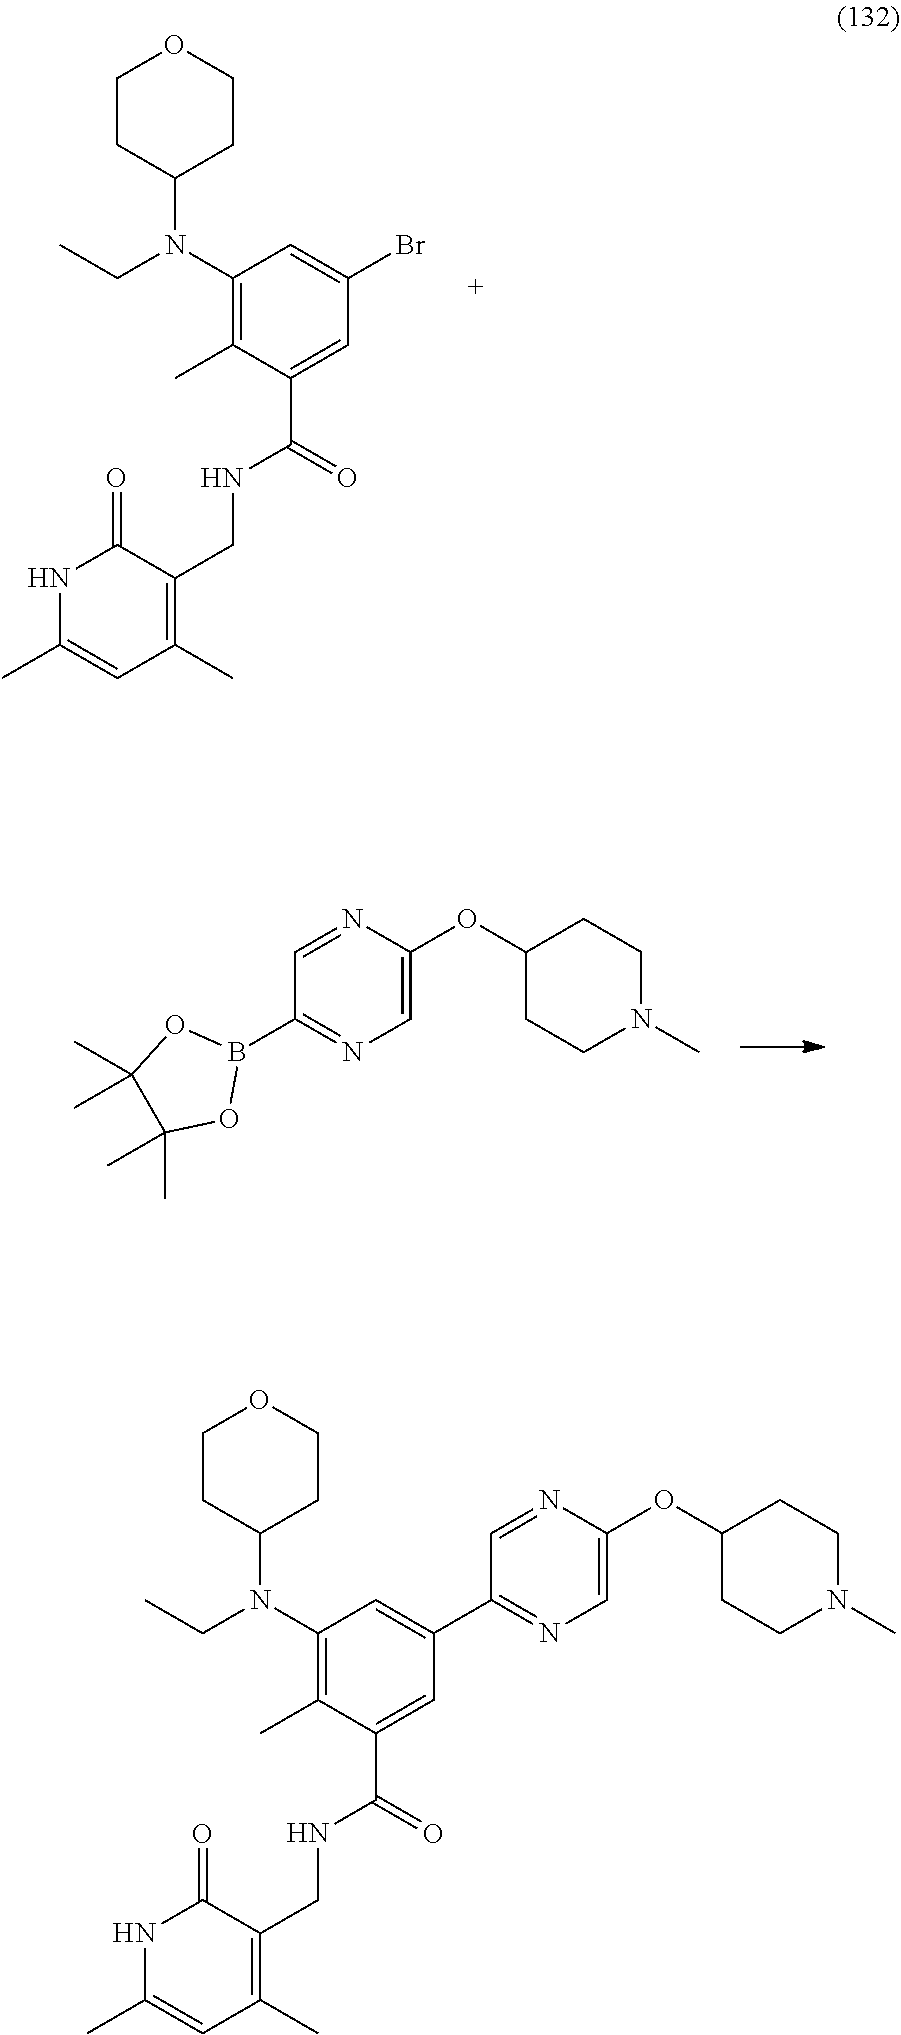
C1CC(N(C2=C(C)C(C(=O)NCC3=C(C)C=C(C)NC3=O)=CC(Br)=C2)CC)CCO1.O(C1=CN=C(B2OC(C)(C)C(C)(C)O2)C=N1)C1CCN(C)CC1.C1CC(N(C2=C(C)C(C(=O)NCC3=C(C)C=C(C)NC3=O)=CC(C3=NC=C(OC4CCN(C)CC4)N=C3)=C2)CC)CCO1
